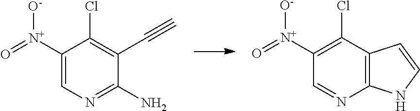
C1(Cl)=C([N+](=O)[O-])C=NC2=C1C=CN2.C1(Cl)=C(C#C)C(N)=NC=C1[N+](=O)[O-]
